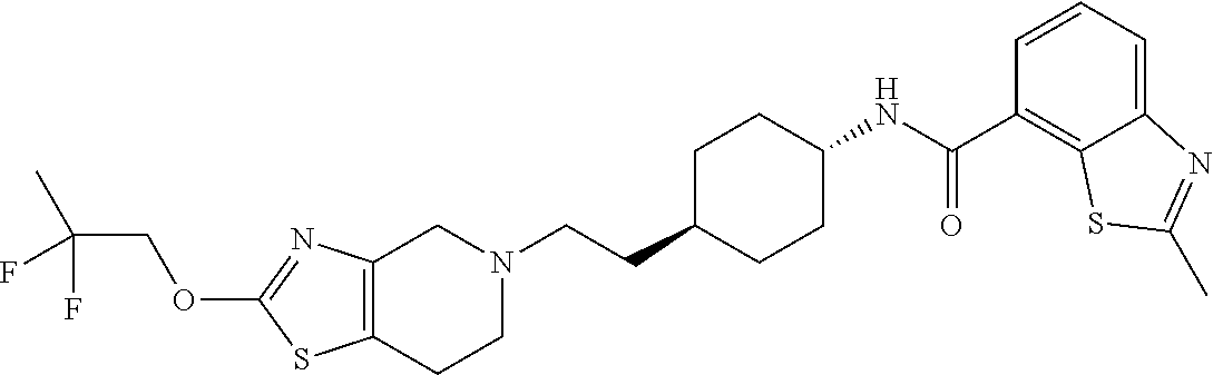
C12=C(CCN(CCC3CCC(NC(C4=C5C(=CC=C4)N=C(C)S5)=O)CC3)C1)SC(OCC(C)(F)F)=N2
